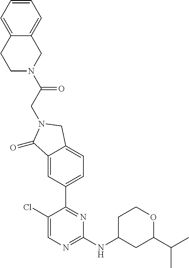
C1(Cl)=CN=C(NC2CC(C(C)C)OCC2)N=C1C1=CC=C2C(=C1)C(=O)N(CC(=O)N1CC3=CC=CC=C3CC1)C2
